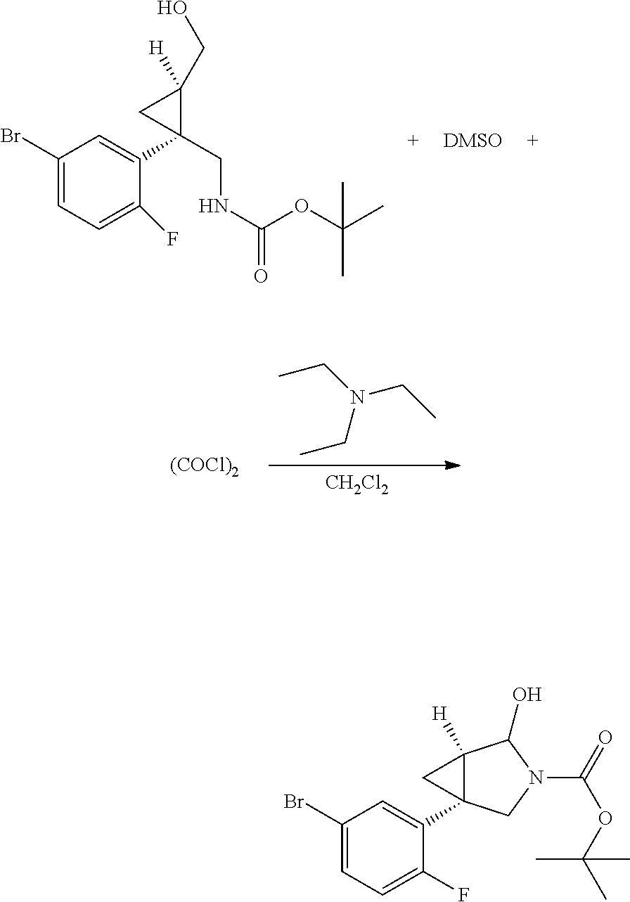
CCN(CC)CC.[CH2Cl2].[(COCl)2].C1(Br)=CC=C(F)C(C2(CNC(=O)OC(C)(C)C)C([H])(CO)C2)=C1.[DMSO].C1(Br)=CC=C(F)C(C23C([H])(C2)C(O)N(C(=O)OC(C)(C)C)C3)=C1
